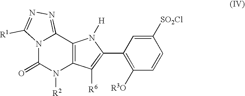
N12C(=O)N([R2])C3=C(C1=NN=C2[R1])N([H])C(C1=C([R3O])C=CC([SO2Cl])=C1)=C3[R6]
